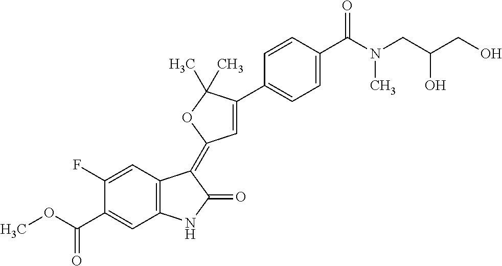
C1=C(F)C(C(OC)=O)=CC2=C1C(=C1C=C(C3=CC=C(C(N(CC(CO)O)C)=O)C=C3)C(C)(C)O1)C(=O)N2
